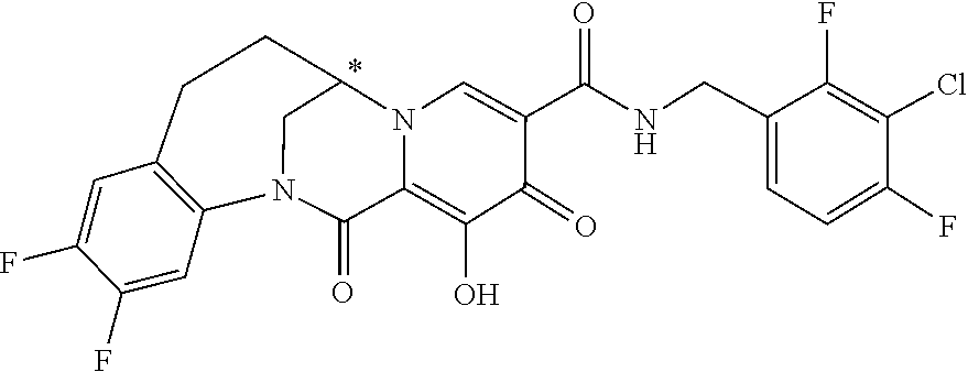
C1(CNC(C2=CN3C(=C(O)C2=O)C(=O)N2C4=C(C=C(F)C(F)=C4)CCC3C2)=O)=CC=C(F)C(Cl)=C1F
